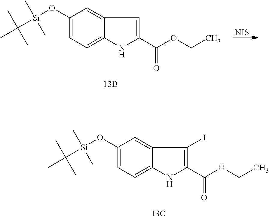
C[Si](C(C)(C)C)(OC1=CC=C2C(=C1)C(I)=C(C(OCC)=O)N2)C.C[Si](C(C)(C)C)(OC1=CC=C2C(=C1)C=C(C(OCC)=O)N2)C.[NIS]
